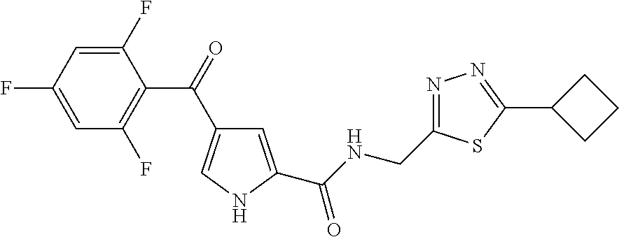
C1(F)=CC(F)=C(C(=O)C2=CNC(C(NCC3=NN=C(C4CCC4)S3)=O)=C2)C(F)=C1
